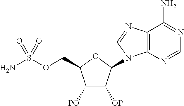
C12=C(N=CN=C1N)N(C1C([OP])C([PO])C(COS(N)(=O)=O)O1)C=N2
